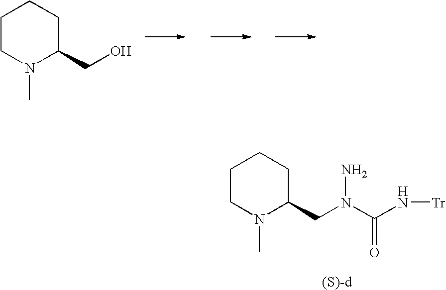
C1CN(C)C(CO)CC1.C1CN(C)C(CN(C(N[Tr])=O)N)CC1
